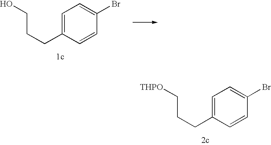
C(CC1=CC=C(Br)C=C1)CO.C(CC1=CC=C(Br)C=C1)C[THPO]
